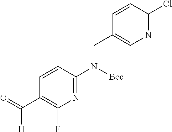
C1=CC(N([Boc])CC2=CN=C(Cl)C=C2)=NC(F)=C1C(=O)[H]
